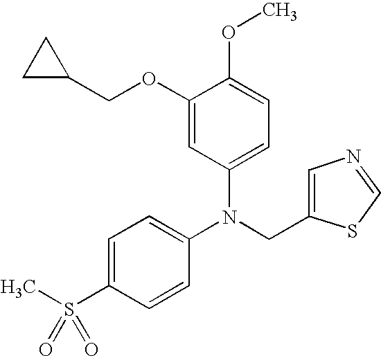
C1(S(C)(=O)=O)=CC=C(N(CC2=CN=CS2)C2=CC=C(OC)C(OCC3CC3)=C2)C=C1
